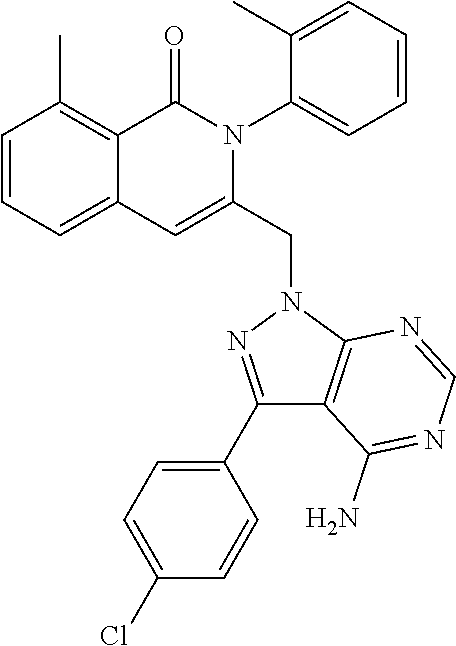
C1=CC=C2C(=C1C)C(=O)N(C1=CC=CC=C1C)C(CN1C3=C(C(N)=NC=N3)C(C3=CC=C(Cl)C=C3)=N1)=C2
